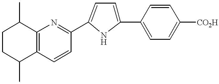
C1CC(C)C2=C(C1C)N=C(C1=CC=C(C3=CC=C([CO2H])C=C3)N1)C=C2
